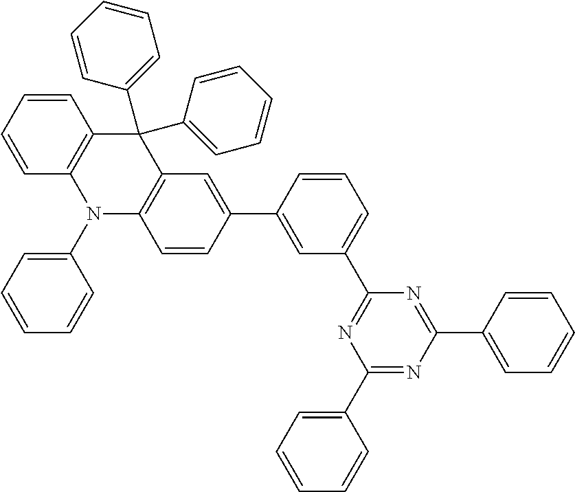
C1(C2=CC(C3=NC(C4=CC=CC=C4)=NC(C4=CC=CC=C4)=N3)=CC=C2)=CC2=C(C=C1)N(C1=CC=CC=C1)C1=C(C2(C2=CC=CC=C2)C2=CC=CC=C2)C=CC=C1
